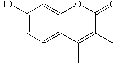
C1(O)=CC=C2C(=C1)OC(=O)C(C)=C2C
